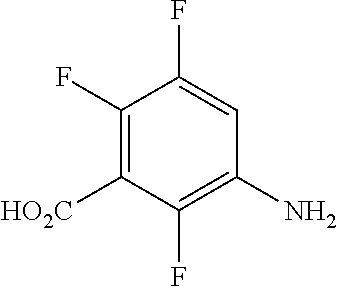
C1(F)=C([HO2C])C(F)=C(N)C=C1F
